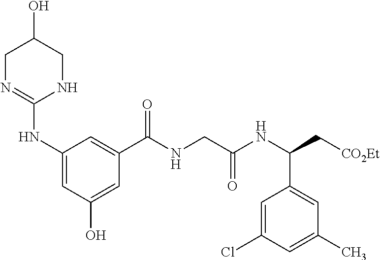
C1(NC2=NCC(O)CN2)=CC(O)=CC(C(NCC(NC(C[CO2Et])C2=CC(C)=CC(Cl)=C2)=O)=O)=C1
